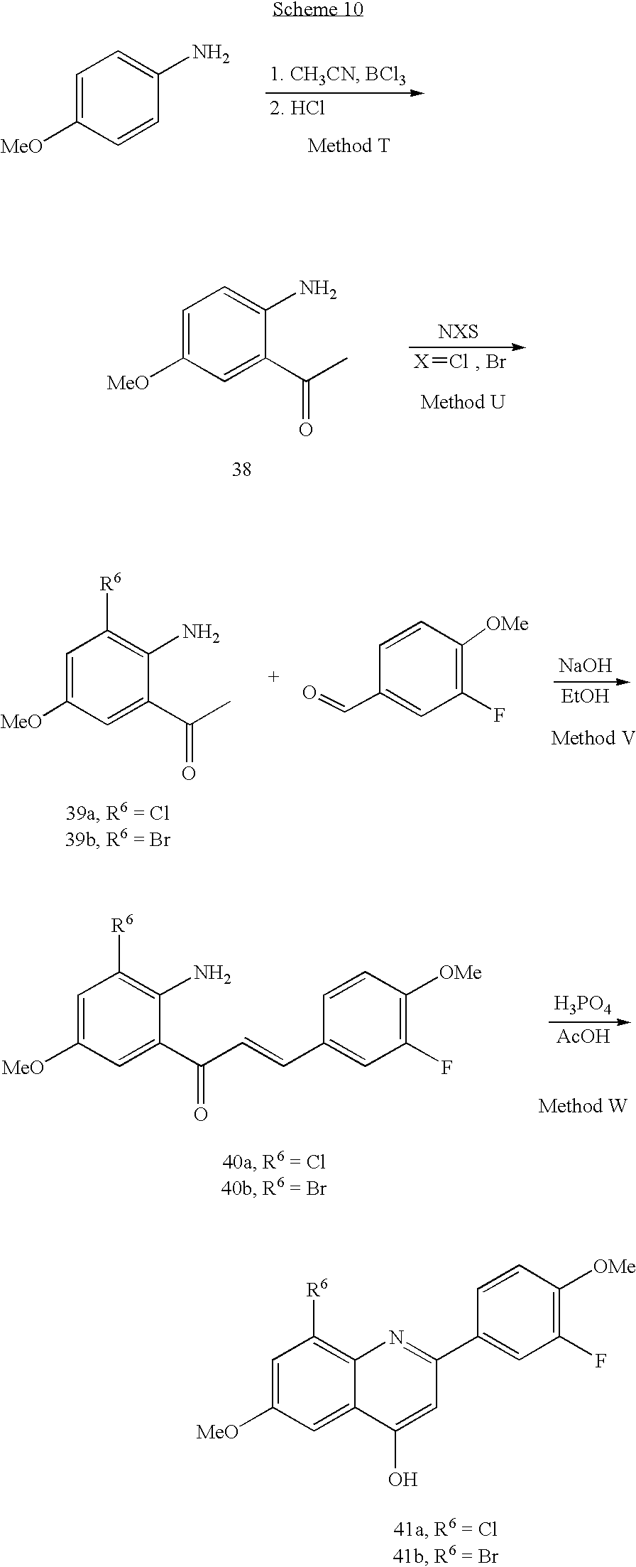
C1=C([MeO])C=CC(N)=C1.C1=C([MeO])C=C(C(C)=O)C(N)=C1.[X]=Cl.C1=C([MeO])C=C(C(C)=O)C(N)=C1[R6].C1=CC([OMe])=C(F)C=C1C=O.[NaOH].[EtOH].C1=C([MeO])C=C(C(C=CC2=CC(F)=C([OMe])C=C2)=O)C(N)=C1[R6].[H3PO4].[AcOH].C1=C([MeO])C=C2C(=C1[R6])N=C(C1=CC(F)=C([OMe])C=C1)C=C2O
